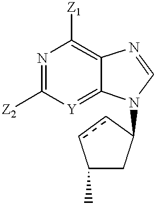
N1=C([Z2])[Y]=C2C(=C1[Z1])N=CN2C1CC(C)cc1
